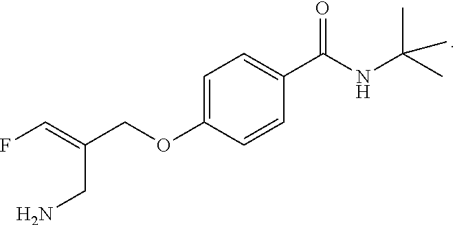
C1=C(OCC(=CF)CN)C=CC(C(=O)NC(C)(C)C)=C1
